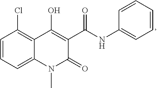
C12=CC=CC(Cl)=C1C(O)=C(C(=O)NC1=CC=CC=C1)C(=O)N2C
